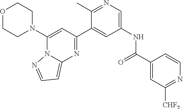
O1CCN(C2=CC(C3=CC(NC(=O)C4=CC([CHF2])=NC=C4)=CN=C3C)=NC3=CC=NN23)CC1
